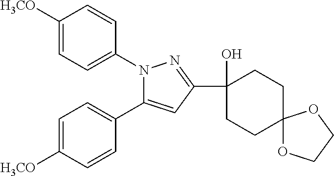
C1([H3CO])=CC=C(N2C(C3=CC=C([H3CO])C=C3)=CC(C3(O)CCC4(CC3)OCCO4)=N2)C=C1
